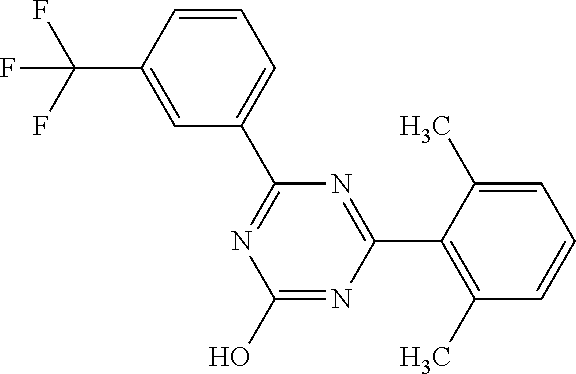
N1=C(C2=CC=CC(C(F)(F)F)=C2)N=C(C2=C(C)C=CC=C2C)N=C1O
